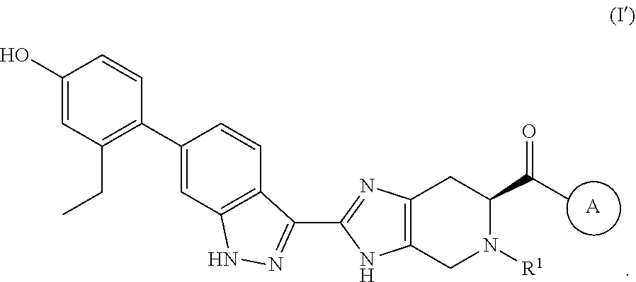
C1(O)=CC(CC)=C(C2=CC3=C(C=C2)C(C2=NC4=C(N2)CN([R1])C(C(C)=O)C4)=NN3)C=C1.[A]
